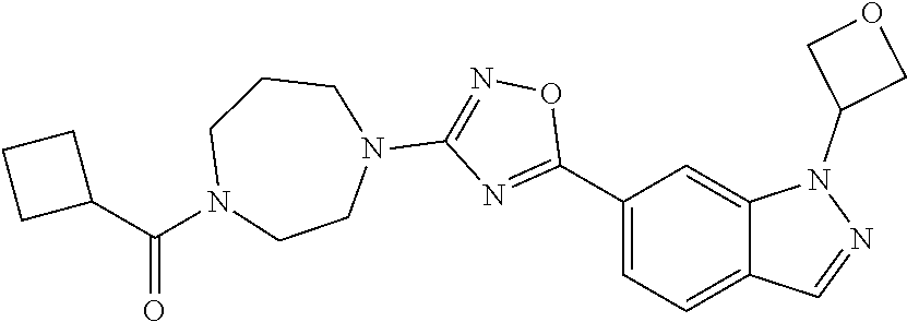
C1(C2=NC(N3CCCN(C(C4CCC4)=O)CC3)=NO2)=CC=C2C(=C1)N(C1COC1)N=C2
